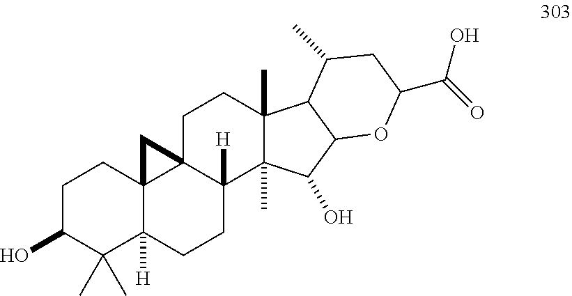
OC1C(C)(C)C2([H])C3(CC1)C1(C([H])(CC2)C2(C)C(C)(CC1)C1C(C2O)OC(C(=O)O)CC1C)C3
